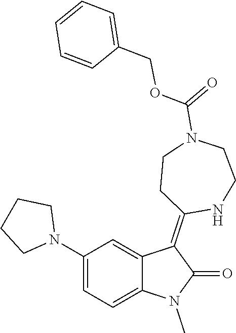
N1(C2=CC=C3C(=C2)C(=C2NCCN(C(=O)OCC4=CC=CC=C4)CC2)C(=O)N3C)CCCC1
